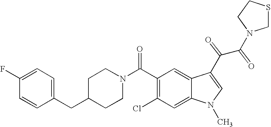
C1(F)=CC=C(CC2CCN(C(C3=C(Cl)C=C4C(=C3)C(C(C(=O)N3CSCC3)=O)=CN4C)=O)CC2)C=C1
